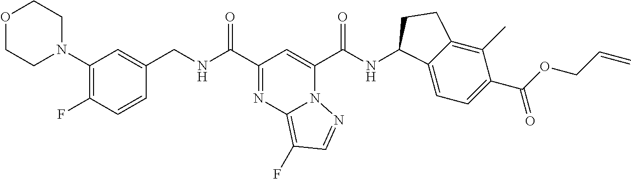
C1(N2CCOCC2)=C(F)C=CC(CNC(C2=NC3=C(F)C=NN3C(C(NC3C4=CC=C(C(=O)OCC=C)C(C)=C4CC3)=O)=C2)=O)=C1
